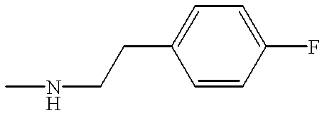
CNCCC1=CC=C(F)C=C1
